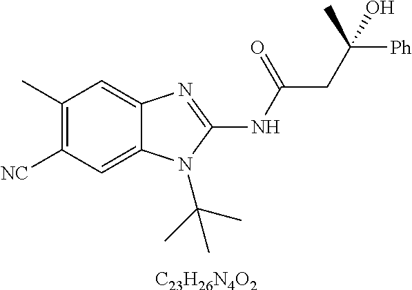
C1(C)=C([NC])C=C2C(=C1)N=C(NC(=O)CC([Ph])(C)O)N2C(C)(C)C.[C23H26N4O2]
